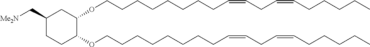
C(CCCCCCC=CCC=CCCCCC)COC1C(OCCCCCCCCC=CCC=CCCCCC)CCC(C[Me2N])C1
